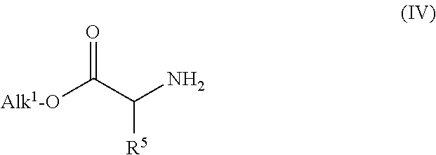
[Alk1-O]C(C([R5])N)=O
